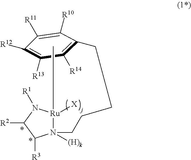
N1([(H)k])(CCCCC2=C([R14])C([R13])=C([R12])C([R11])=C2[R10])[Ru]([X])(C)N([R1])C([R2])C1[R3]
